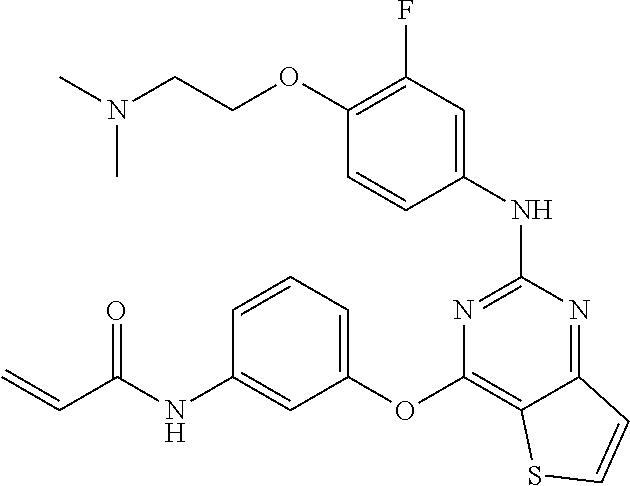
O(C1=C(F)C=C(NC2=NC(OC3=CC=CC(NC(C=C)=O)=C3)=C3C(=N2)C=CS3)C=C1)CCN(C)C
